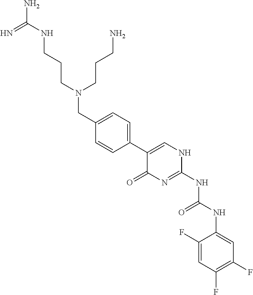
C1(F)=CC(F)=C(F)C=C1NC(NC1=NC(=O)C(C2=CC=C(CN(CCCN)CCCNC(N)=N)C=C2)=CN1)=O
